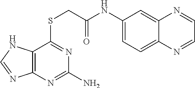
C12=C(N=C(N)N=C1SCC(NC1=CC=C3C(=C1)N=CC=N3)=O)N=CN2
